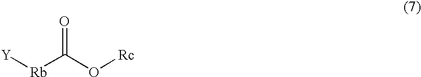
[Rb](C(O[Rc])=O)[Y]
